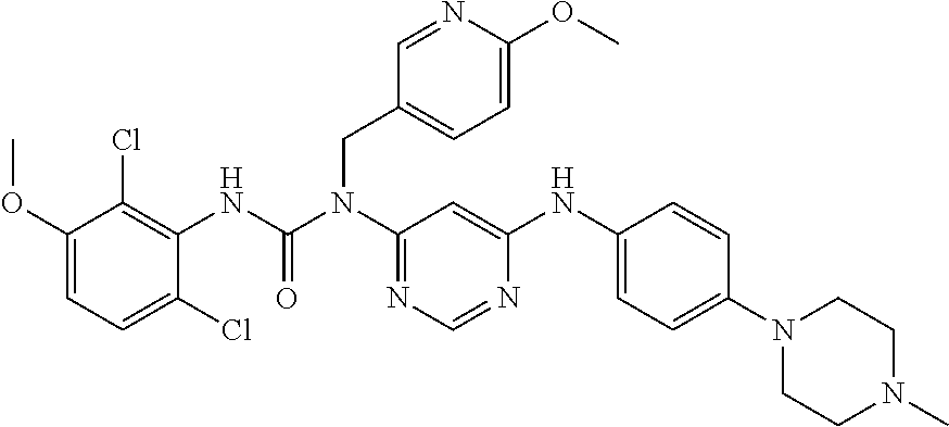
O(C1=CC=C(Cl)C(NC(N(C2=NC=NC(NC3=CC=C(N4CCN(C)CC4)C=C3)=C2)CC2=CC=C(OC)N=C2)=O)=C1Cl)C
